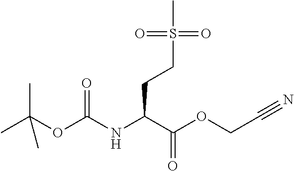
CC(OC(NC(C(OCC#N)=O)CCS(=O)(=O)C)=O)(C)C
